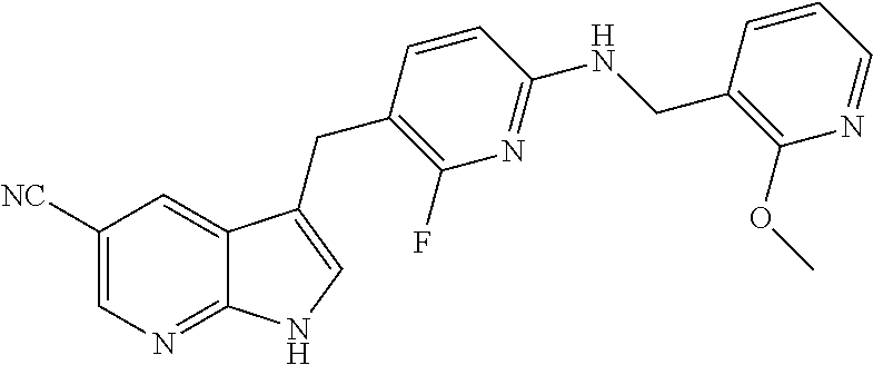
C1([NC])=CN=C2C(=C1)C(CC1=C(F)N=C(NCC3=C(OC)N=CC=C3)C=C1)=CN2
